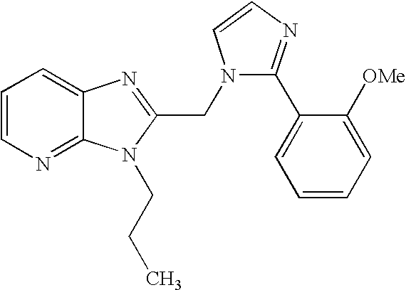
C1=CN=C2C(=C1)N=C(CN1C(C3=CC=CC=C3[OMe])=NC=C1)N2CCC
